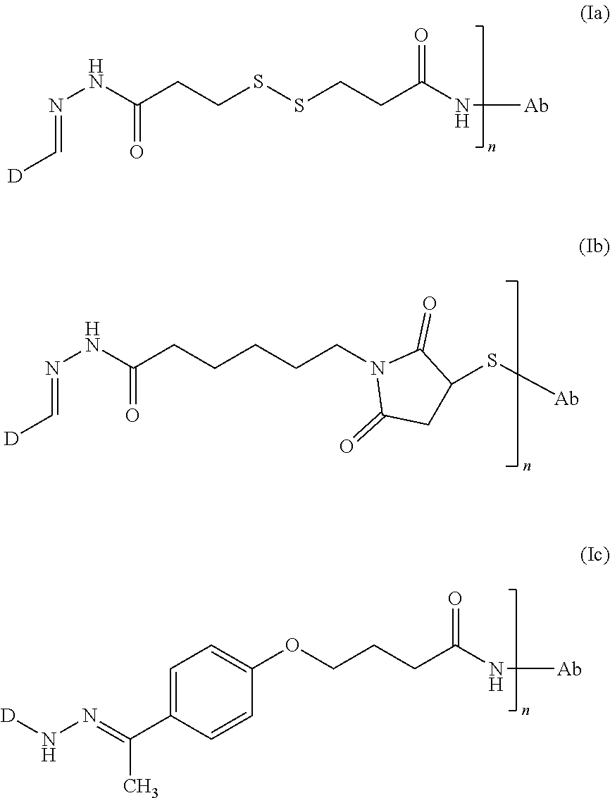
N(NC(CCSSCCC(=O)N[Ab])=O)=C[D].N(NC(CCCCCN1C(=O)CC(S[Ab])C1=O)=O)=C[D].C1=C(OCCCC(=O)N[Ab])C=CC(C(C)=NN[D])=C1
